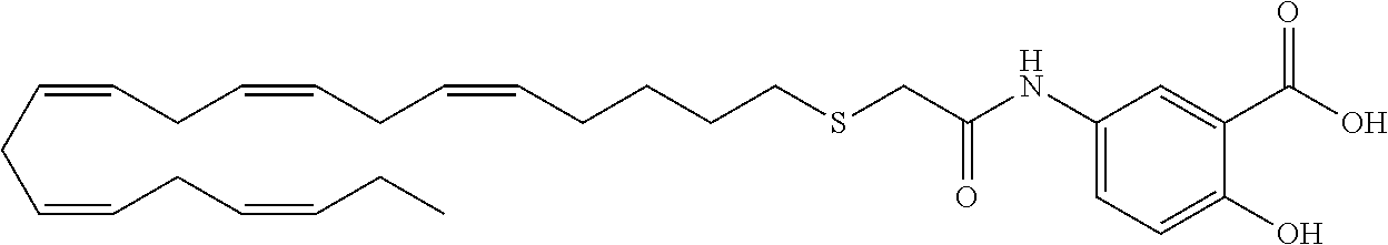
C(CC=CCC=CCCCCSCC(NC1=CC=C(O)C(C(O)=O)=C1)=O)=CCC=CCC=CCC
